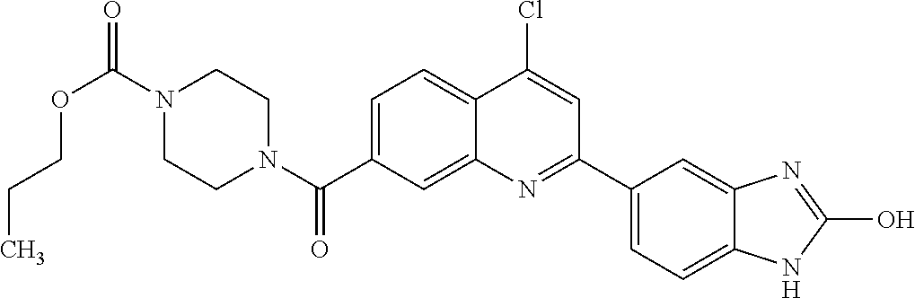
N1(C(OCCC)=O)CCN(C(=O)C2=CC=C3C(=C2)N=C(C2=CC=C4C(=C2)N=C(O)N4)C=C3Cl)CC1
